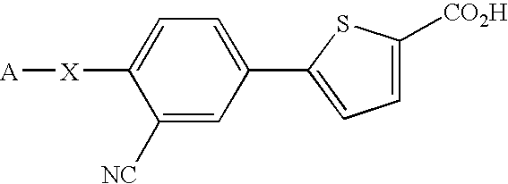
C1([NC])=CC(C2=CC=C([CO2H])S2)=CC=C1[X][A]
